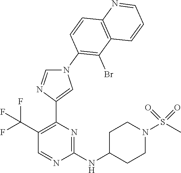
C1(C(F)(F)F)=C(C2=CN(C3=C(Br)C4=C(C=C3)N=CC=C4)C=N2)N=C(NC2CCN(S(C)(=O)=O)CC2)N=C1
